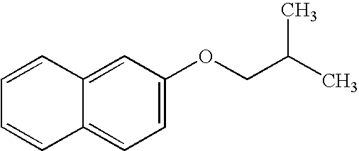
C1=C(OCC(C)C)C=C2C(=C1)C=CC=C2
